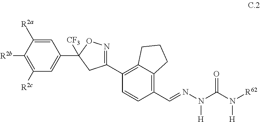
C1=C([R2a])C([R2b])=C([R2c])C=C1C1([CF3])ON=C(C2=C3C(=C(C=NN(C(=O)N([R62])[H])[H])C=C2)CCC3)C1
